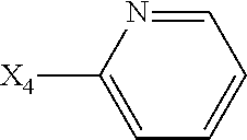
[X4]C1=CC=CC=N1
